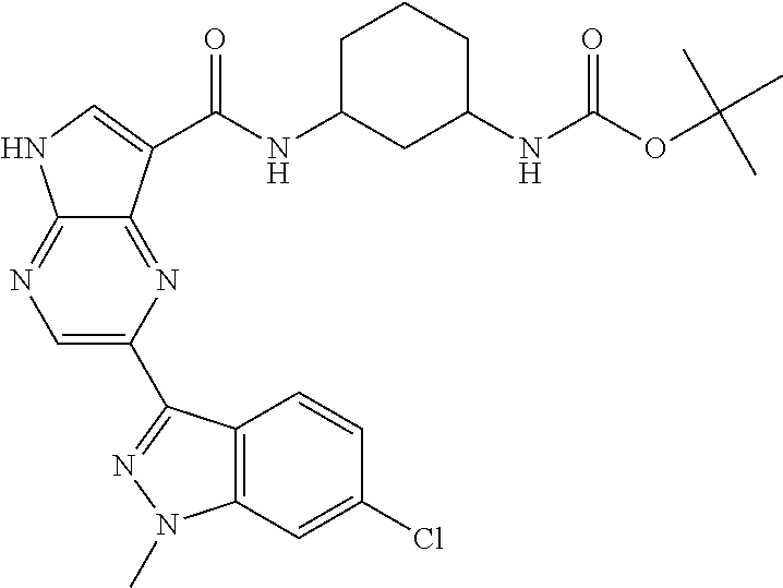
C1=C(C2=NN(C)C3=C2C=CC(Cl)=C3)N=C2C(=N1)NC=C2C(NC1CC(NC(OC(C)(C)C)=O)CCC1)=O
